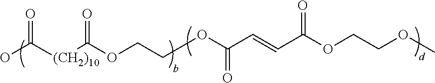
OC([(CH2)10]C(OCCOC(C=CC(OCCOC)=O)=O)=O)=O
